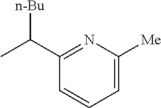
C1=C([Me])N=C(C(C)[n-Bu])C=C1
